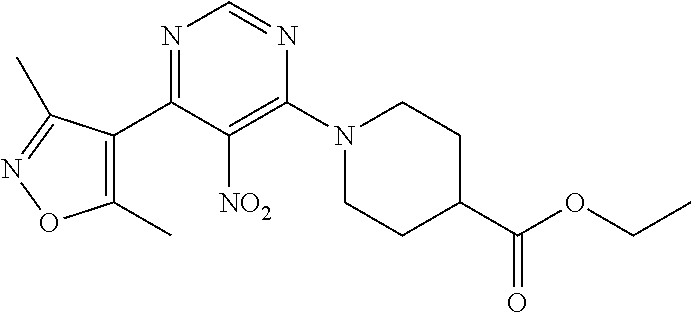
C1(C2=C(C)ON=C2C)=NC=NC(N2CCC(C(OCC)=O)CC2)=C1[NO2]
